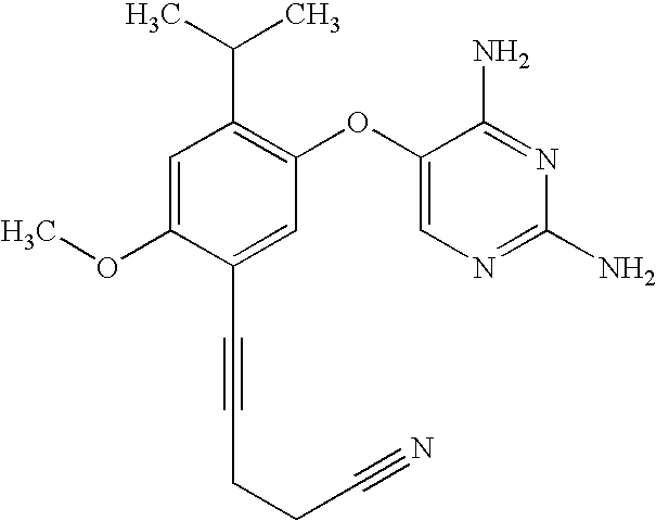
C1=C(OC)C(C#CCCC#N)=CC(OC2=CN=C(N)N=C2N)=C1C(C)C
